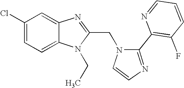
C1(Cl)=CC=C2C(=C1)N=C(CN1C=CN=C1C1=C(F)C=CC=N1)N2CC
